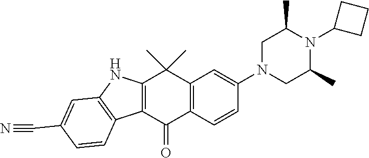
C12=C(C(=O)C3=C(C1(C)C)C=C(N1CC(C)N(C4CCC4)C(C)C1)C=C3)C1=C(N2)C=C(C#N)C=C1
